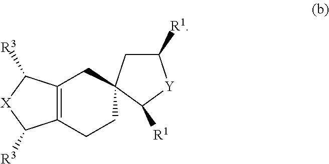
C12=C(CCC3(C1)CC([R1])[Y]C3[R1])C([R3])[X]C2[R3]
